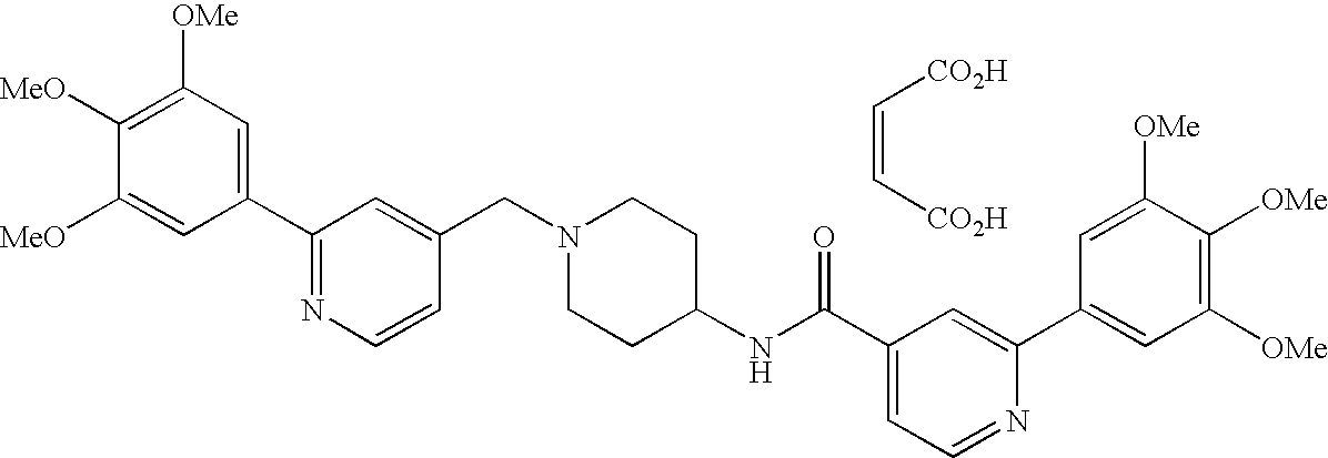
C(=C[CO2H])[CO2H].C1(C2=NC=CC(CN3CCC(NC(C4=CC=NC(C5=CC([OMe])=C([OMe])C([OMe])=C5)=C4)=O)CC3)=C2)=CC([OMe])=C([MeO])C([MeO])=C1
